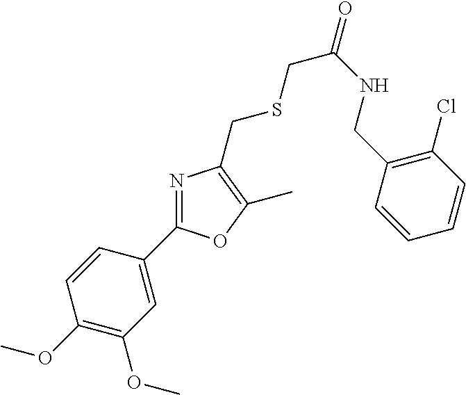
C1(C2=NC(CSCC(NCC3=C(Cl)C=CC=C3)=O)=C(C)O2)=CC(OC)=C(OC)C=C1
